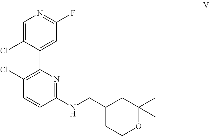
C1=C(Cl)C(C2=C(Cl)C=CC(NCC3CCOC(C)(C)C3)=N2)=CC(F)=N1
